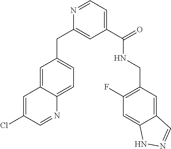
C1=C2C(=CC=C1CC1=CC(C(NCC3=C(F)C=C4C(=C3)C=NN4)=O)=CC=N1)N=CC(Cl)=C2
